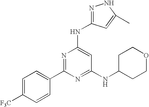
C1=C([F3C])C=CC(C2=NC(NC3=NNC(C)=C3)=CC(NC3CCOCC3)=N2)=C1
